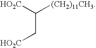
C(C([HO2C])[(CH2)11CH3])[HO2C]
